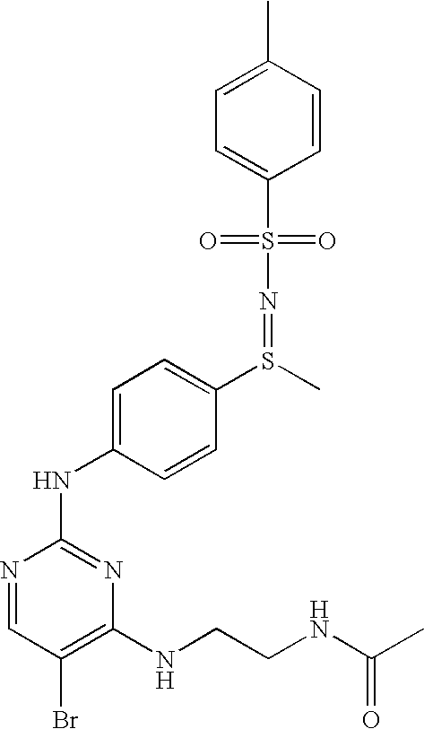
C1(S(=O)(=O)N=S(C2=CC=C(NC3=NC(NCCNC(C)=O)=C(Br)C=N3)C=C2)C)=CC=C(C)C=C1
